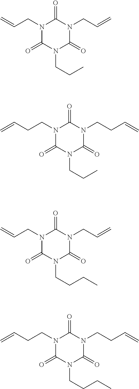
N1(CC=C)C(=O)N(CCC)C(=O)N(CC=C)C1=O.N1(CCC=C)C(=O)N(CCC)C(=O)N(CCC=C)C1=O.N1(CC=C)C(=O)N(CCCC)C(=O)N(CC=C)C1=O.N1(CCC=C)C(=O)N(CCCC)C(=O)N(CCC=C)C1=O
